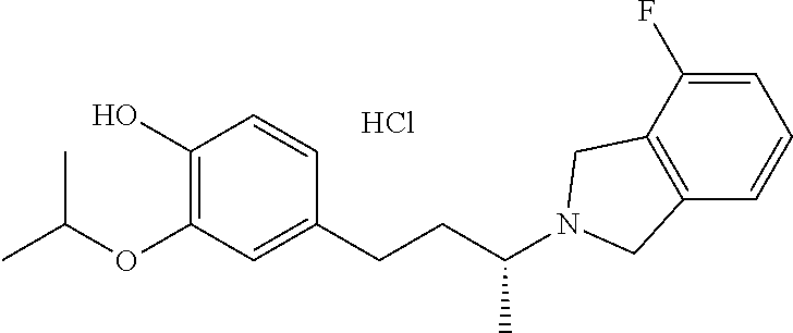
C1(F)=CC=CC2=C1CN(C(CCC1=CC(OC(C)C)=C(O)C=C1)C)C2.Cl
